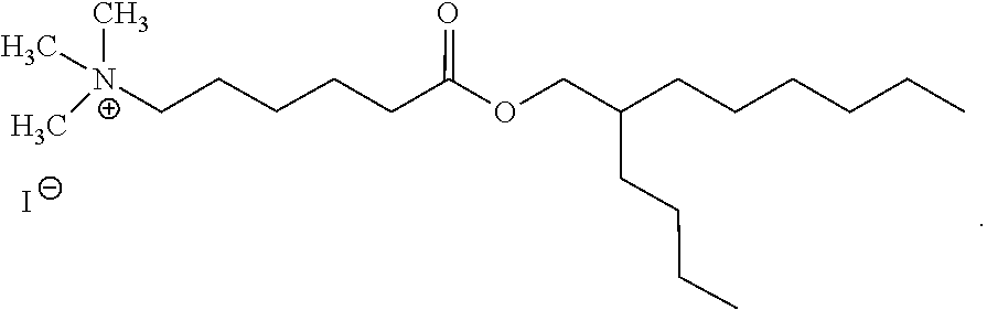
[N+](C)(CCCCCC(OCC(CCCC)CCCCCC)=O)(C)C.I
